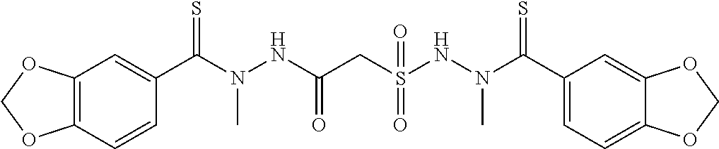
C12=C(C=CC(C(N(NC(CS(NN(C(C3=CC=C4C(=C3)OCO4)=S)C)(=O)=O)=O)C)=S)=C1)OCO2
